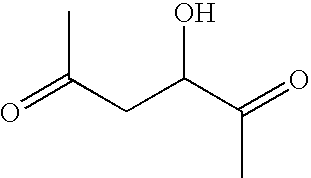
O=C(CC(C(=O)C)O)C
